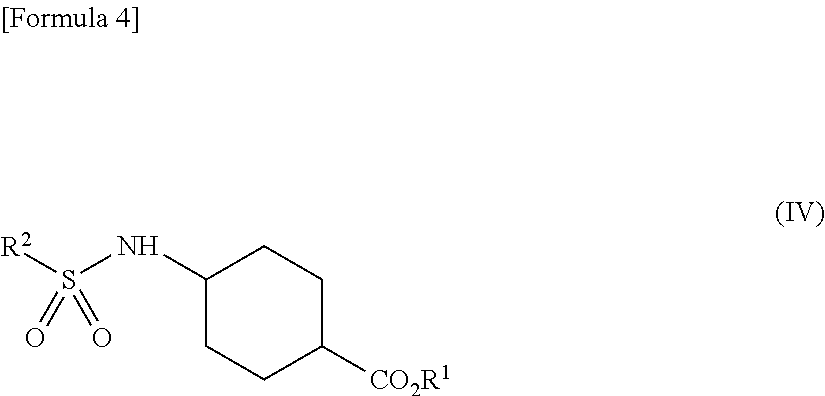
[R2]S(NC1CCC([CO2R1])CC1)(=O)=O
